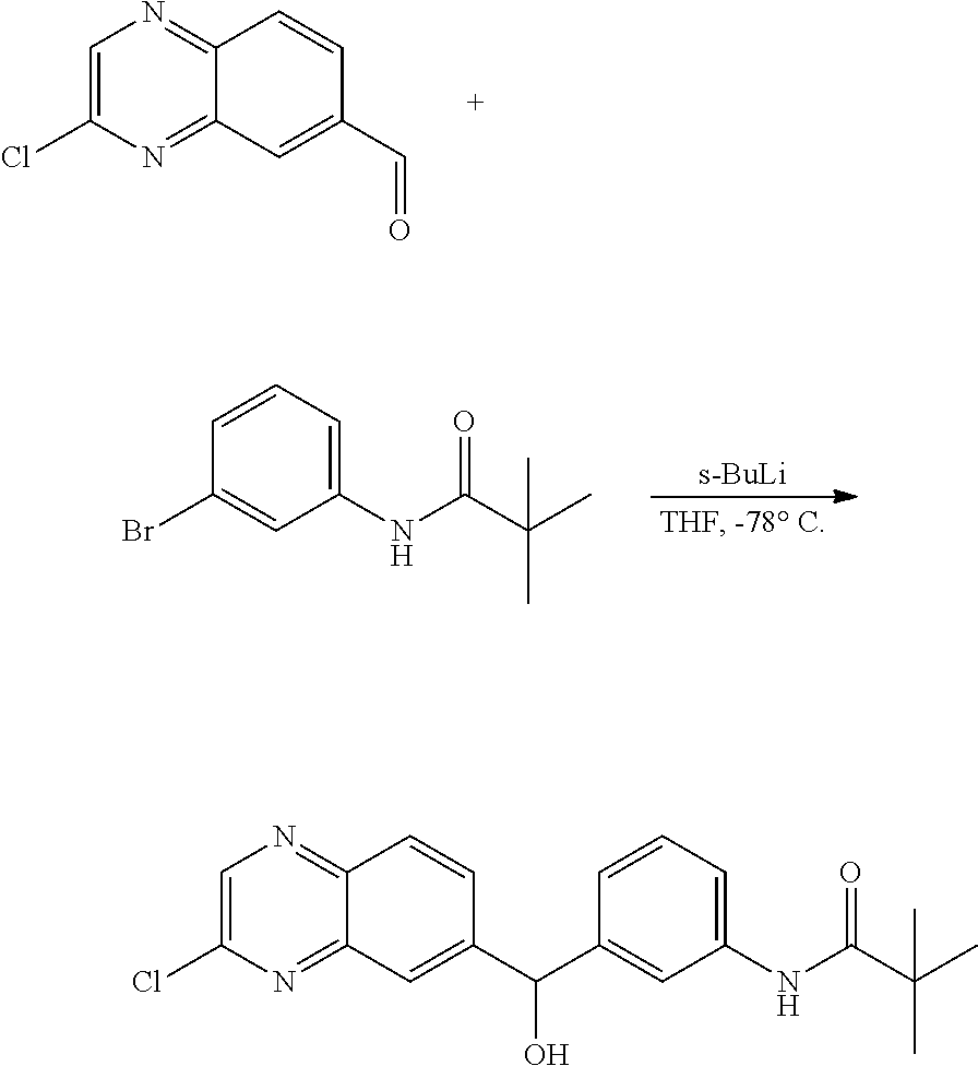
C1=C(Cl)N=C2C(=N1)C=CC(C=O)=C2.[s-BuLi].C1(Br)=CC(NC(C(C)(C)C)=O)=CC=C1.C1=C(Cl)N=C2C(=N1)C=CC(C(O)C1=CC(NC(C(C)(C)C)=O)=CC=C1)=C2
